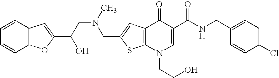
C(C1=CC2=C(S1)N(CCO)C=C(C(NCC1=CC=C(Cl)C=C1)=O)C2=O)N(CC(O)C1=CC2=C(O1)C=CC=C2)C
